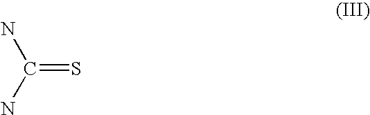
C(=S)(N)N
